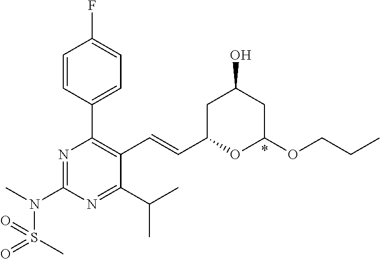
C1=CC(C2=C(C=CC3OC(OCCC)CC(O)C3)C(C(C)C)=NC(N(C)S(=O)(C)=O)=N2)=CC=C1F
